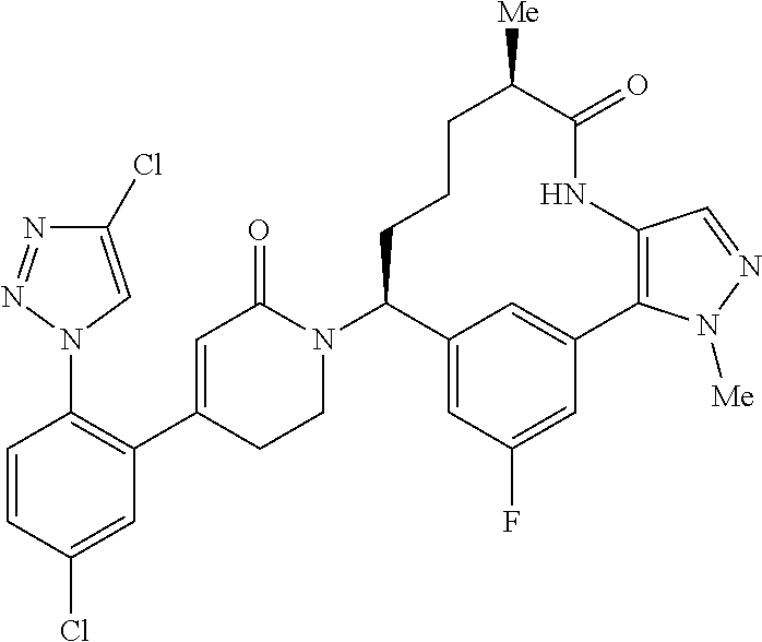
C1=CC(Cl)=CC(C2=CC(=O)N(C3C4=CC(F)=CC(=C4)C4=C(NC(=O)C([Me])CCC3)C=NN4[Me])CC2)=C1N1C=C(Cl)N=N1
